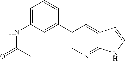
C1(C2=CC(NC(=O)C)=CC=C2)=CN=C2C(=C1)C=CN2
